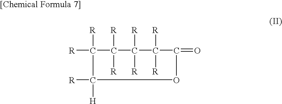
[R]C1([R])C([R])([R])C([R])([R])C([R])([R])C(=O)OC1([R])[H]
